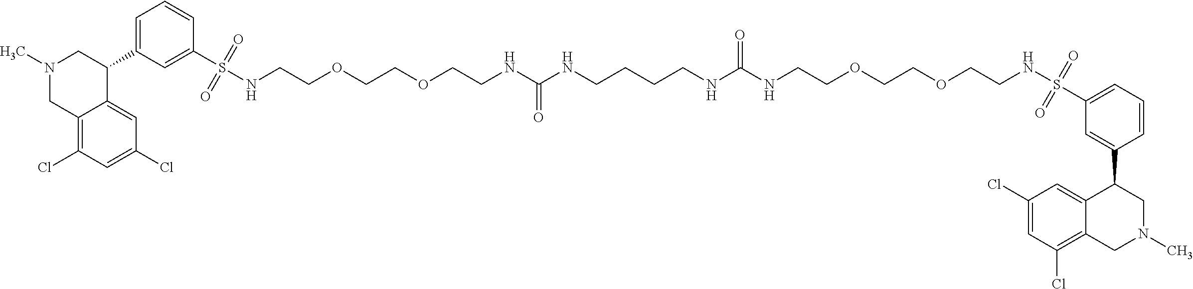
C12=C(Cl)C=C(Cl)C=C1C(C1=CC=CC(S(NCCOCCOCCNC(NCCCCNC(NCCOCCOCCNS(C3=CC=CC(C4C5=CC(Cl)=CC(Cl)=C5CN(C)C4)=C3)(=O)=O)=O)=O)(=O)=O)=C1)CN(C)C2
